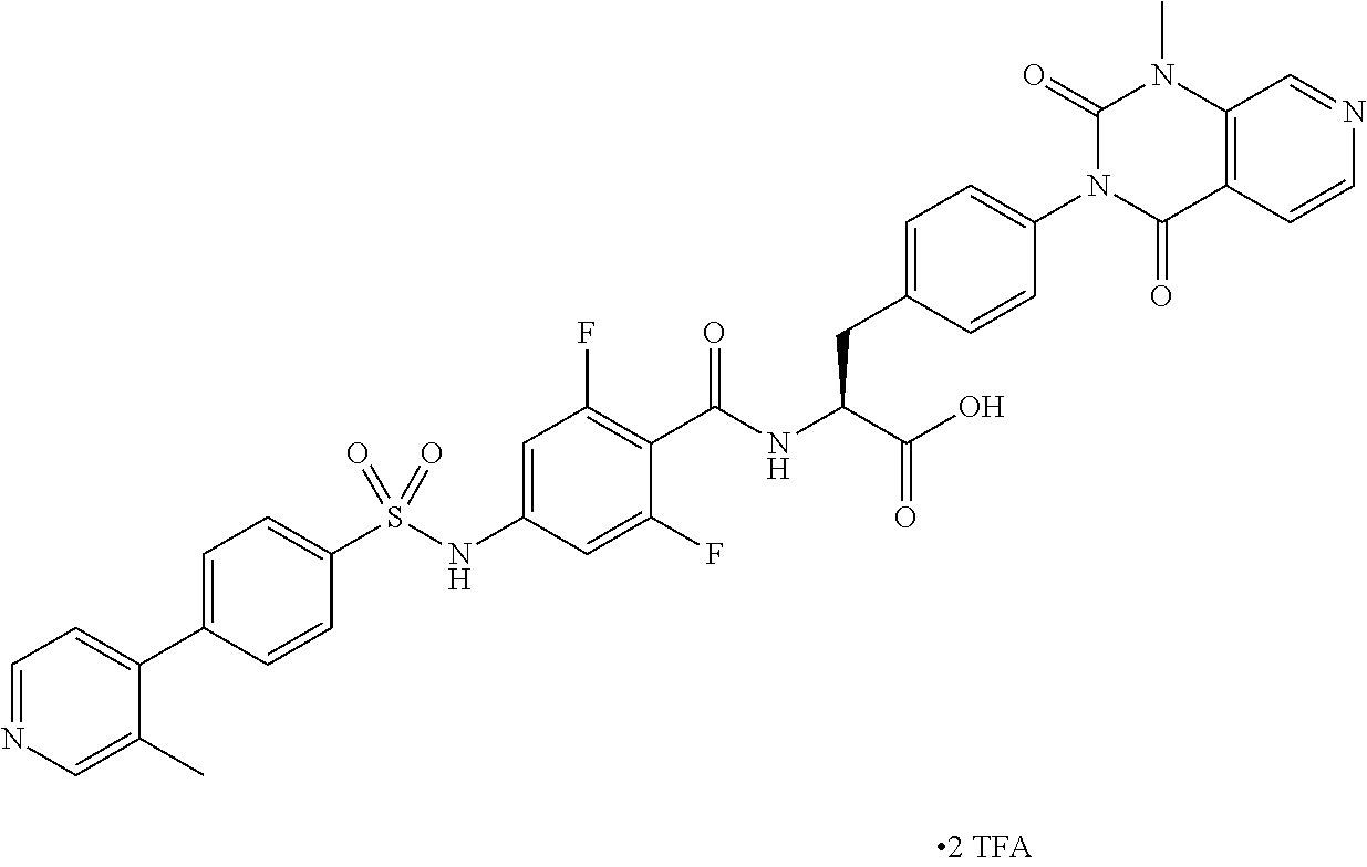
C12=C(C(=O)N(C3=CC=C(CC(C(=O)O)NC(=O)C4=C(F)C=C(NS(C5=CC=C(C6=CC=NC=C6C)C=C5)(=O)=O)C=C4F)C=C3)C(=O)N1C)C=CN=C2
